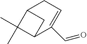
C12C(C)(C)C(C1)C(C=O)=CC2
